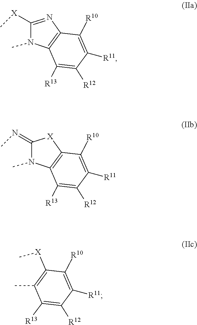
N1=C([X]C)N(C)C2=C1C([R10])=C([R11])C([R12])=C2[R13].[X]1C(=NC)N(C)C2=C1C([R10])=C([R11])C([R12])=C2[R13].C1(C)=C([X]C)C([R10])=C([R11])C([R12])=C1[R13]
